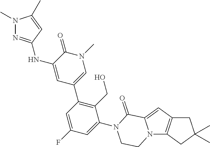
C1C2=C(CC1(C)C)N1C(=C2)C(=O)N(C2=CC(F)=CC(C3=CN(C)C(=O)C(NC4=NN(C)C(C)=C4)=C3)=C2CO)CC1
